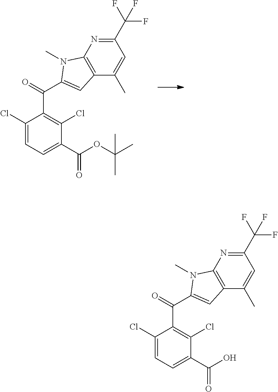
C1(C(F)(F)F)=NC2=C(C(C)=C1)C=C(C(=O)C1=C(Cl)C(C(OC(C)(C)C)=O)=CC=C1Cl)N2C.C1(C(F)(F)F)=NC2=C(C(C)=C1)C=C(C(=O)C1=C(Cl)C(C(O)=O)=CC=C1Cl)N2C
